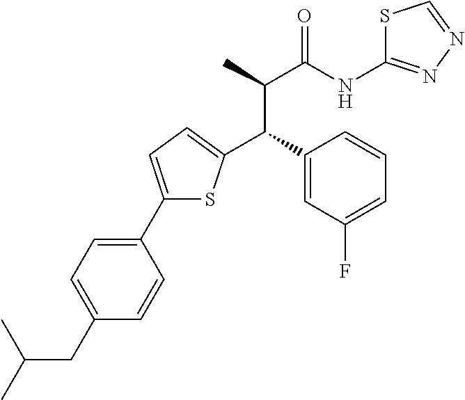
C1(C2=CC=C(C(C3=CC(F)=CC=C3)C(C(NC3=NN=CS3)=O)C)S2)=CC=C(CC(C)C)C=C1
